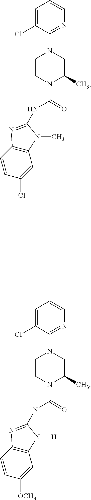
C1=CC2=C(C=C1Cl)N(C)C(NC(=O)N1C(C)CN(C3=NC=CC=C3Cl)CC1)=N2.C1=CC2=C(C=C1[OCH3])N([H])C(NC(=O)N1C(C)CN(C3=NC=CC=C3Cl)CC1)=N2
